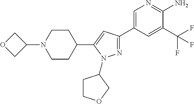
N1=C(C2=CN=C(N)C(C(F)(F)F)=C2)C=C(C2CCN(C3COC3)CC2)N1C1CCOC1
